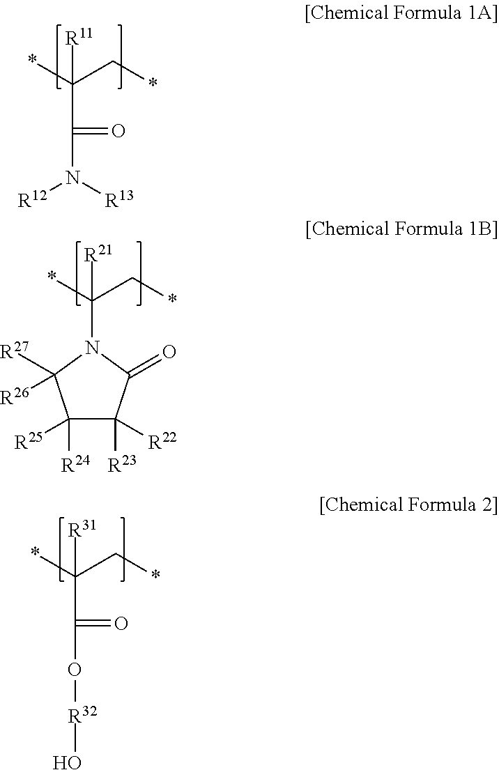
*C(C*)([R11])C(N([R13])[R12])=O.*C(C*)([R21])N1C([R27])([R26])C([R24])([R25])C([R23])([R22])C1=O.*C(C*)([R31])C(O[R32]O)=O
